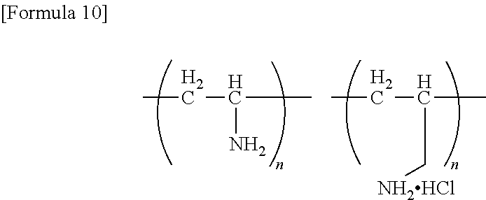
CCC(C)N.CCC(C)C[NH2HCl]
